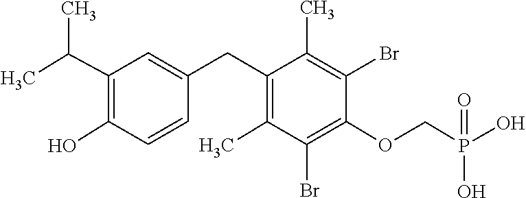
C1=C(CC2=C(C)C(Br)=C(OCP(O)(=O)O)C(Br)=C2C)C=CC(O)=C1C(C)C
